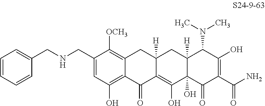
C1=C(CNCC2=CC=CC=C2)C([OCH3])=C2C(=C1O)C(=O)C1=C(O)C3(O)C([H])(CC1([H])C2)C(N(C)C)C(O)=C(C(N)=O)C3=O
